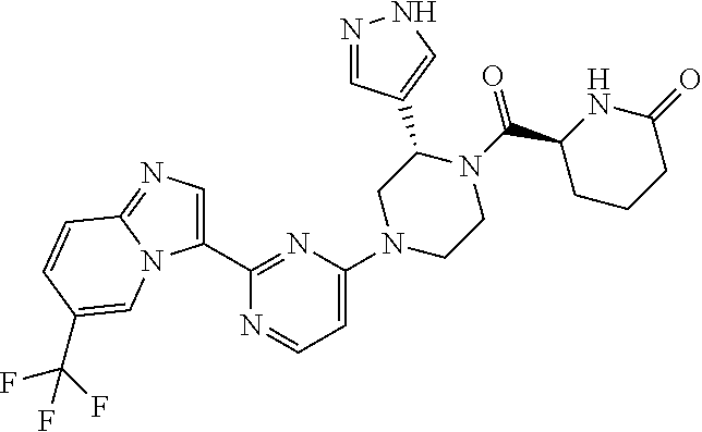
N1=CC(C2CN(C3=CC=NC(C4=CN=C5N4C=C(C(F)(F)F)C=C5)=N3)CCN2C(C2CCCC(=O)N2)=O)=CN1
